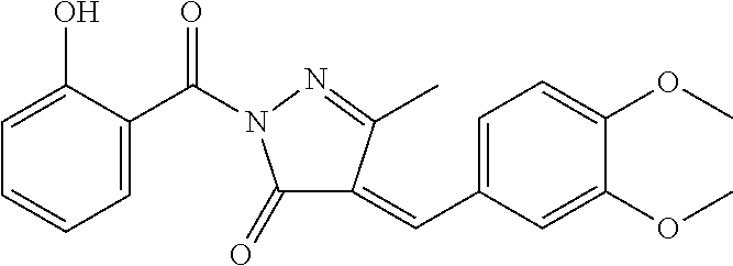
C1=C(O)C(C(=O)N2C(=O)C(=CC3=CC=C(OC)C(OC)=C3)C(C)=N2)=CC=C1
